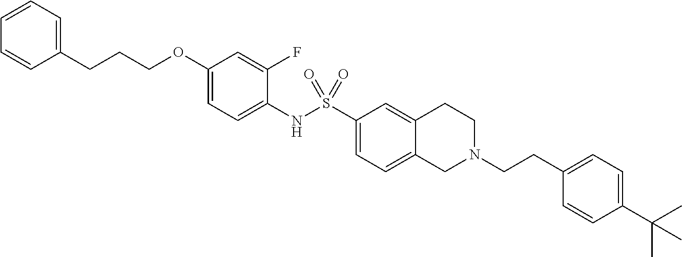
C1(OCCCC2=CC=CC=C2)=CC=C(NS(C2=CC=C3C(=C2)CCN(CCC2=CC=C(C(C)(C)C)C=C2)C3)(=O)=O)C(F)=C1
